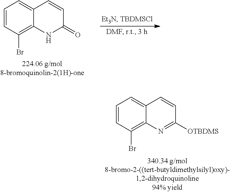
C1=CC(=O)NC2=C(Br)C=CC=C12.C1=CC([OTBDMS])=NC2=C(Br)C=CC=C12
